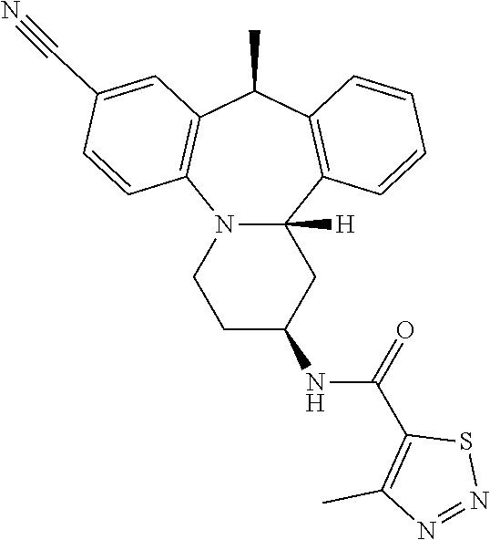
N12C([H])(C3=C(C(C)C4=C1C=CC(C#N)=C4)C=CC=C3)CC(NC(=O)C1=C(C)N=NS1)CC2
